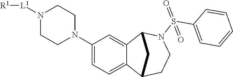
C1(N2CCN([L1][R1])CC2)=CC=C2C(=C1)C1N(S(=O)(C3=CC=CC=C3)=O)CCC2C1
